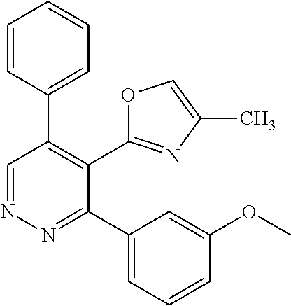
N1=CC(C2=CC=CC=C2)=C(C2=NC(C)=CO2)C(C2=CC=CC(OC)=C2)=N1
